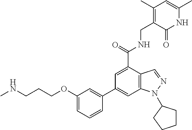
C1(OCCCNC)=CC=CC(C2=CC3=C(C(C(=O)NCC4=C(C)C=C(C)NC4=O)=C2)C=NN3C2CCCC2)=C1
